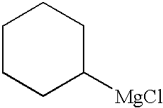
C1CCC([MgCl])CC1
